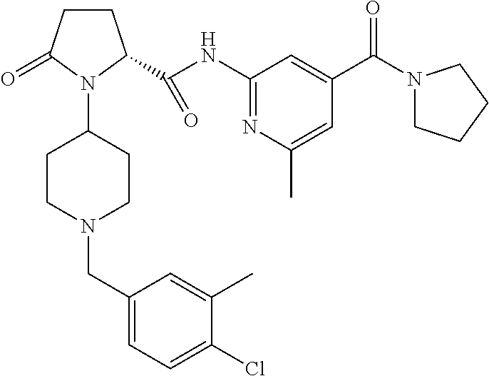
C1CC(=O)N(C2CCN(CC3=CC=C(Cl)C(C)=C3)CC2)C1C(NC1=NC(C)=CC(C(N2CCCC2)=O)=C1)=O
